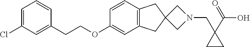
C1(OCCC2=CC(Cl)=CC=C2)=CC2=C(C=C1)CC1(C2)CN(CC2(C(O)=O)CC2)C1
